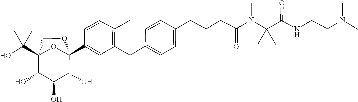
CN(CCNC(C(N(C)C(CCCC1=CC=C(CC2=C(C)C=CC(C34C(O)C(O)C(O)C(C(O)(C)C)(O3)CO4)=C2)C=C1)=O)(C)C)=O)C
